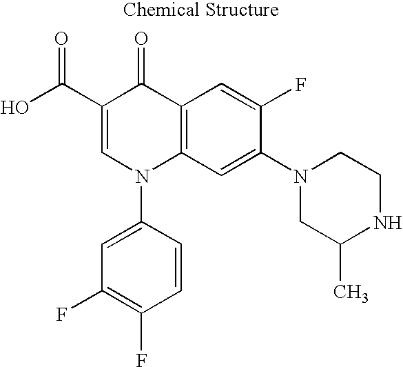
OC(C1=CN(C2=CC(F)=C(F)C=C2)C2=C(C1=O)C=C(F)C(N1CC(C)NCC1)=C2)=O
